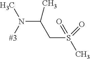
C(N([#3])C)(CS(C)(=O)=O)C
